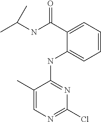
N(C1=CC=CC=C1C(NC(C)C)=O)C1=NC(Cl)=NC=C1C
